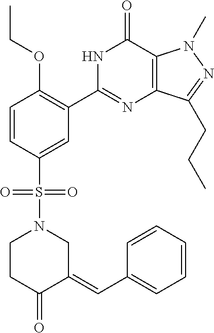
C1=CC(S(N2CC(=CC3=CC=CC=C3)C(=O)CC2)(=O)=O)=CC(C2=NC3=C(C(=O)N2)N(C)N=C3CCC)=C1OCC
